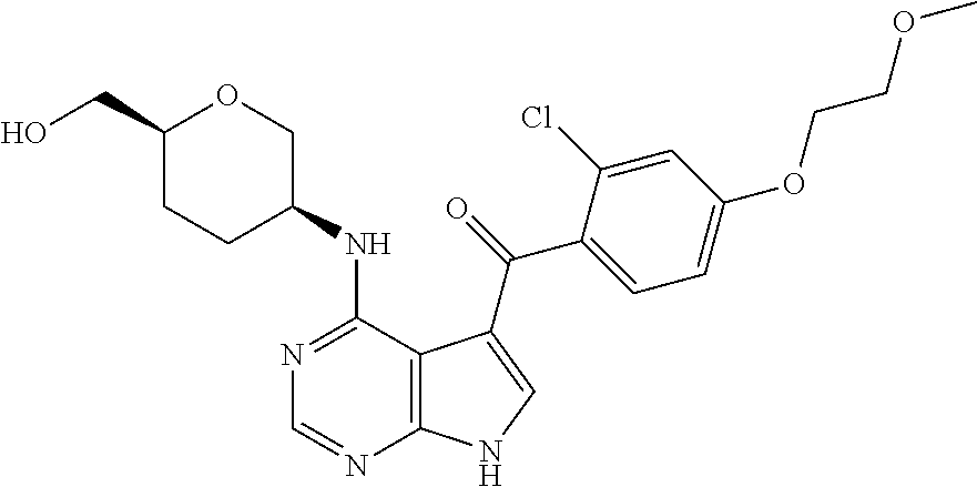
C1(CO)CCC(NC2=NC=NC3=C2C(C(=O)C2=CC=C(OCCOC)C=C2Cl)=CN3)CO1
